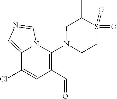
C1(Cl)=CC(C=O)=C(N2CCS(=O)(=O)C(C)C2)N2C1=CN=C2
